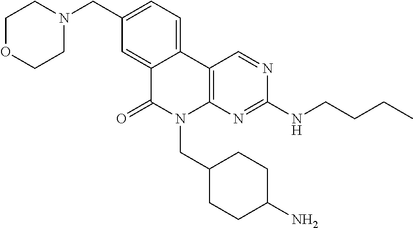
C12=C(N=C(NCCCC)N=C1)N(CC1CCC(N)CC1)C(=O)C1=CC(CN3CCOCC3)=CC=C21
